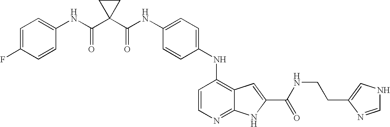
C1(NC(C2(C(NC3=CC=C(F)C=C3)=O)CC2)=O)=CC=C(NC2=C3C(=NC=C2)NC(C(NCCC2=CNC=N2)=O)=C3)C=C1
